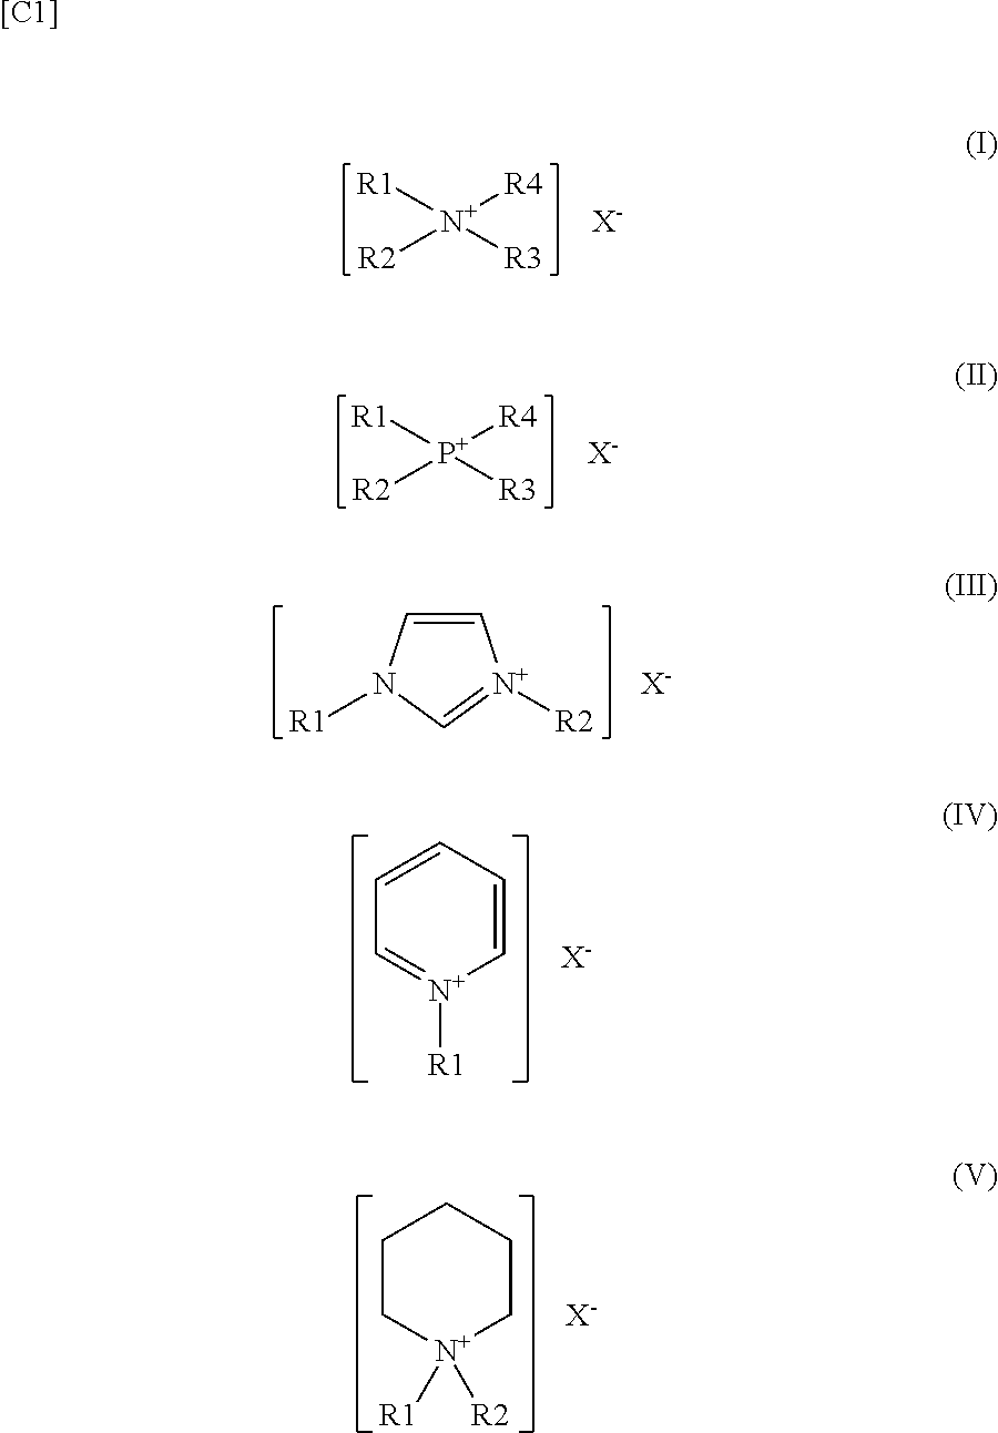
[R1][N+]([R3])([R4])[R2].[X-].[R1][P+]([R3])([R4])[R2].[X-].C1=CN([R1])C=[N+]1[R2].[X-].C1=CC=CC=[N+]1[R1].[X-].C1C[N+]([R1])([R2])CCC1.[X-].[[C1]]
